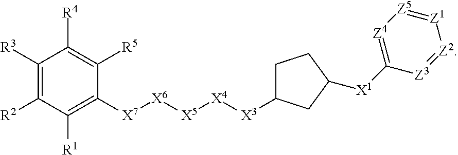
C1([R3])=C([R2])C([R1])=C([X7][X6][X5][X4][X3]C2CCC([X1]C3=[Z4][Z5]=[Z1][Z2]=[Z3]3)C2)C([R5])=C1[R4]
